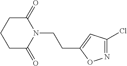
C1C(=O)N(CCC2=CC(Cl)=NO2)C(=O)CC1
